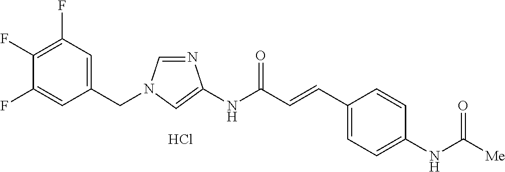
N1=CN(CC2=CC(F)=C(F)C(F)=C2)C=C1NC(C=CC1=CC=C(NC([Me])=O)C=C1)=O.Cl
